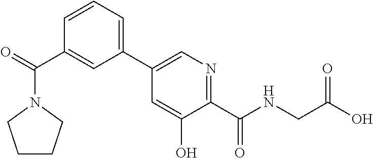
C1(C2=CN=C(C(NCC(O)=O)=O)C(O)=C2)=CC=CC(C(=O)N2CCCC2)=C1
